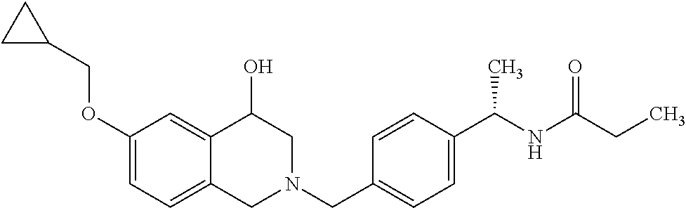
C1(OCC2CC2)=CC=C2C(=C1)C(O)CN(CC1=CC=C(C(NC(=O)CC)C)C=C1)C2
